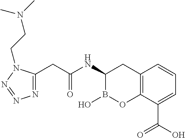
C12=C(C(C(O)=O)=CC=C1)OB(O)C(NC(CC1=NN=NN1CCN(C)C)=O)C2
